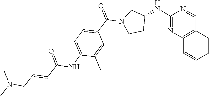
C(N1CCC(NC2=NC3=C(C=CC=C3)C=N2)C1)(=O)C1=CC=C(NC(=O)C=CCN(C)C)C(C)=C1
